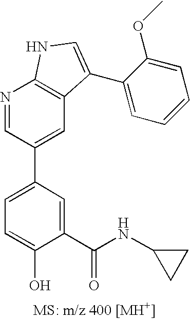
C1=C(C2=CC3=C(N=C2)NC=C3C2=CC=CC=C2OC)C=C(C(NC2CC2)=O)C(O)=C1
